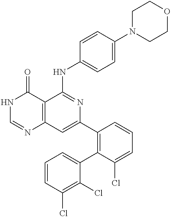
C12=C(C=C(C3=C(C4=CC=CC(Cl)=C4Cl)C(Cl)=CC=C3)N=C1NC1=CC=C(N3CCOCC3)C=C1)N=CNC2=O
